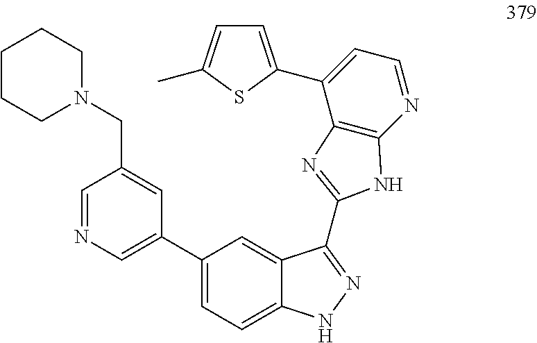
C1(C2=CN=CC(CN3CCCCC3)=C2)=CC=C2C(=C1)C(C1=NC3=C(N=CC=C3C3=CC=C(C)S3)N1)=NN2
